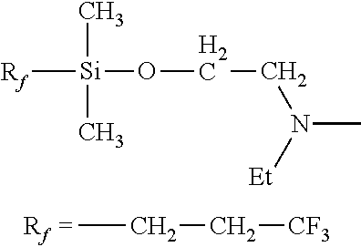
CCC[CF3].[Rf][Si](C)(C)OCCN([Et])C
